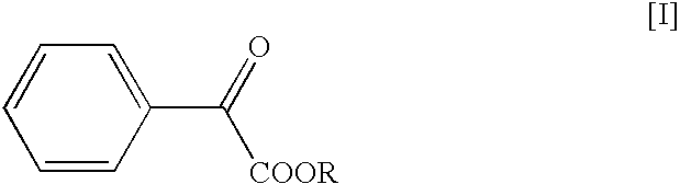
C1(C(=O)[COOR])=CC=CC=C1
